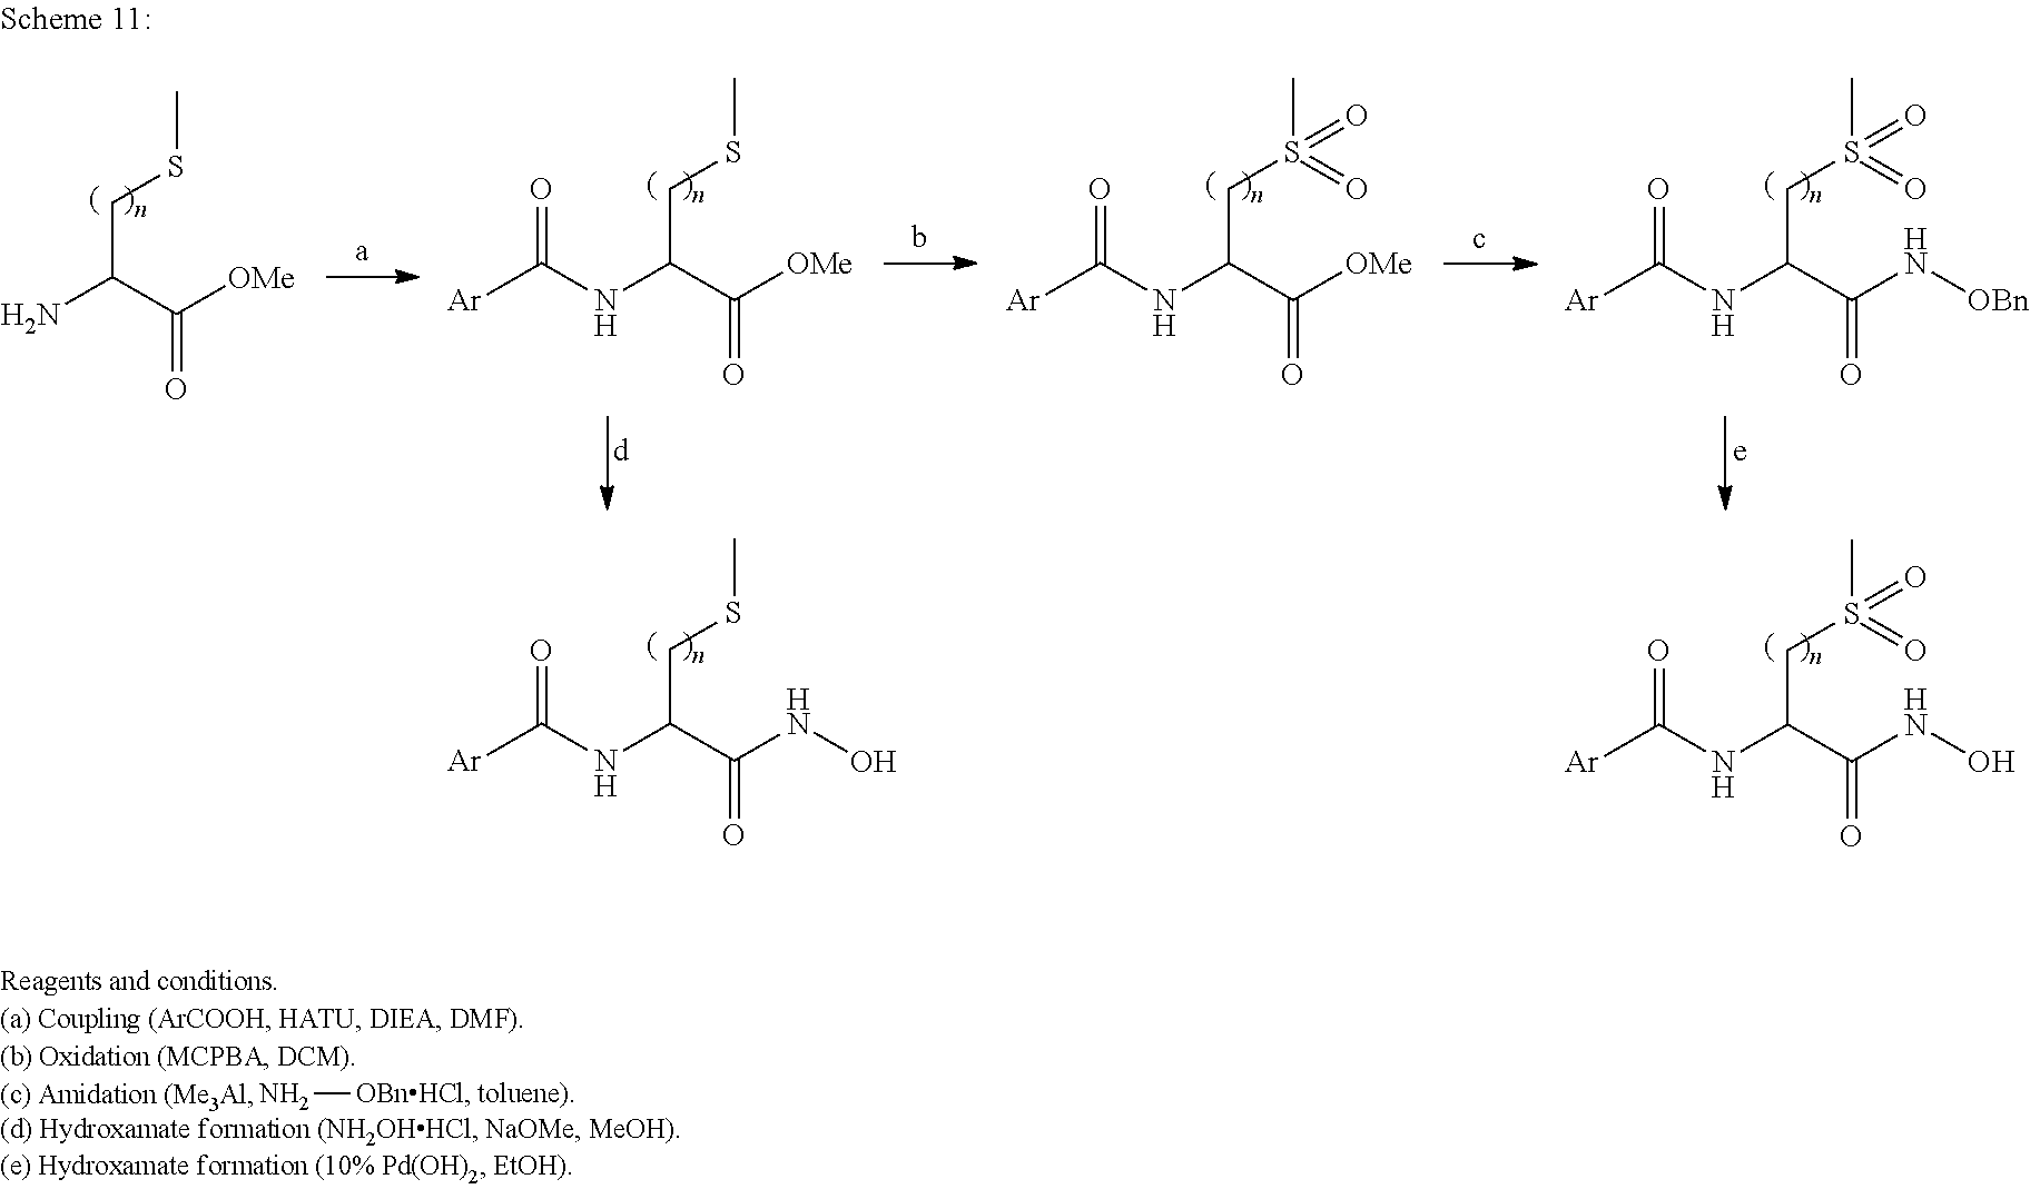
N[OBnHCl].CSCC(N)C([OMe])=O.CSCC(NC([Ar])=O)C([OMe])=O.CSCC(NC([Ar])=O)C(NO)=O.CS(CC(NC([Ar])=O)C([OMe])=O)(=O)=O.CS(CC(NC([Ar])=O)C(N[OBn])=O)(=O)=O.CS(CC(NC([Ar])=O)C(NO)=O)(=O)=O
